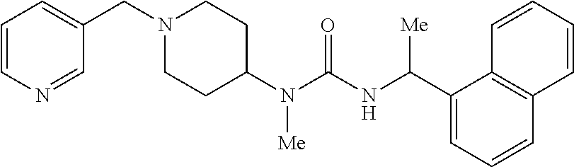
N1(CC2=CC=CN=C2)CCC(N(C(NC(C2=CC=CC3=C2C=CC=C3)[Me])=O)[Me])CC1
